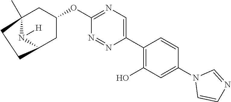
C12(C)CC(OC3=NC=C(C4=C(O)C=C(N5C=CN=C5)C=C4)N=N3)CC(N1[H])CC2
